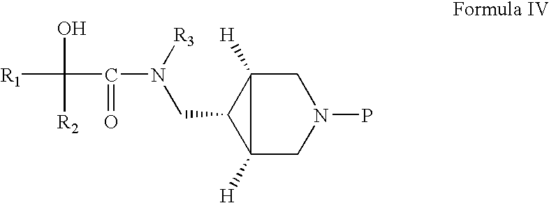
C12([H])CN(P)CC1([H])C2CN([R3])C(C(O)([R2])[R1])=O
